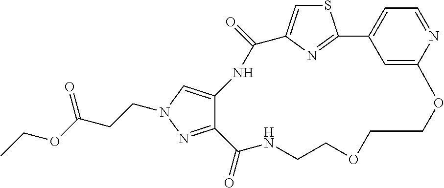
C(CC(OCC)=O)N1C=C2C(=N1)C(=O)NCCOCCOC1=CC(=CC=N1)C1=NC(=CS1)C(=O)N2
